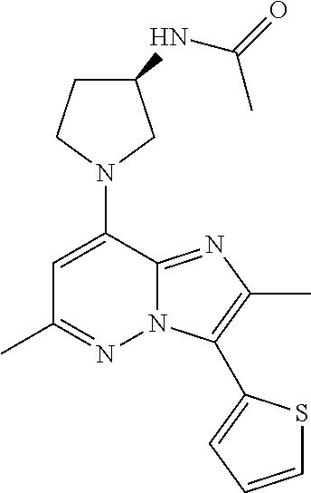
C1C(NC(=O)C)CN(C2=CC(C)=NN3C2=NC(C)=C3C2=CC=CS2)C1
